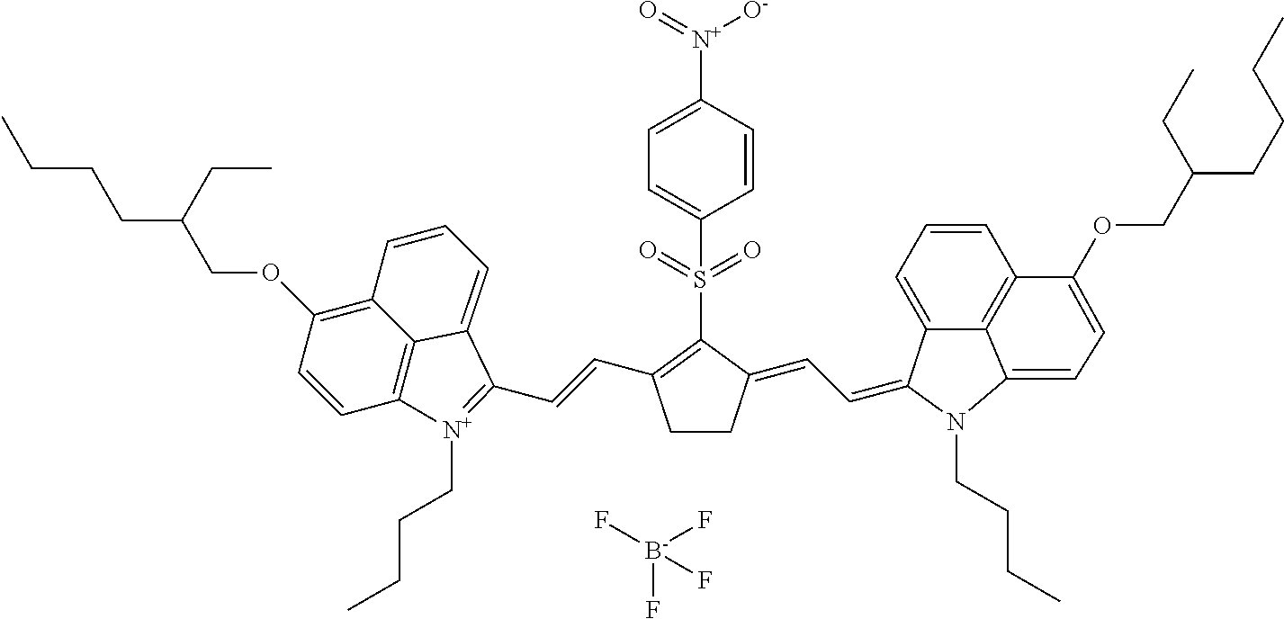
C1(S(C2=C(C=CC3=[N+](CCCC)C4=C5C(=C(OCC(CCCC)CC)C=C4)C=CC=C53)CCC2=CC=C2C3=CC=CC4=C3C(=CC=C4OCC(CCCC)CC)N2CCCC)(=O)=O)=CC=C([N+]([O-])=O)C=C1.[B-](F)(F)(F)F
